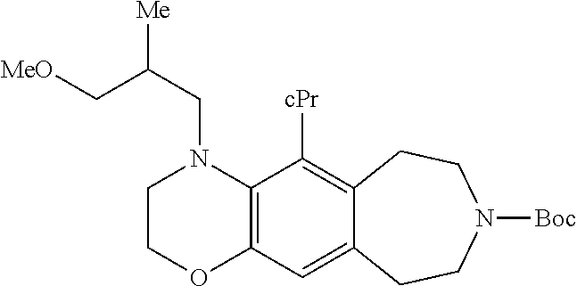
C12=C(C([cPr])=C3C(=C1)CCN([Boc])CC3)N(CC([Me])C[MeO])CCO2
